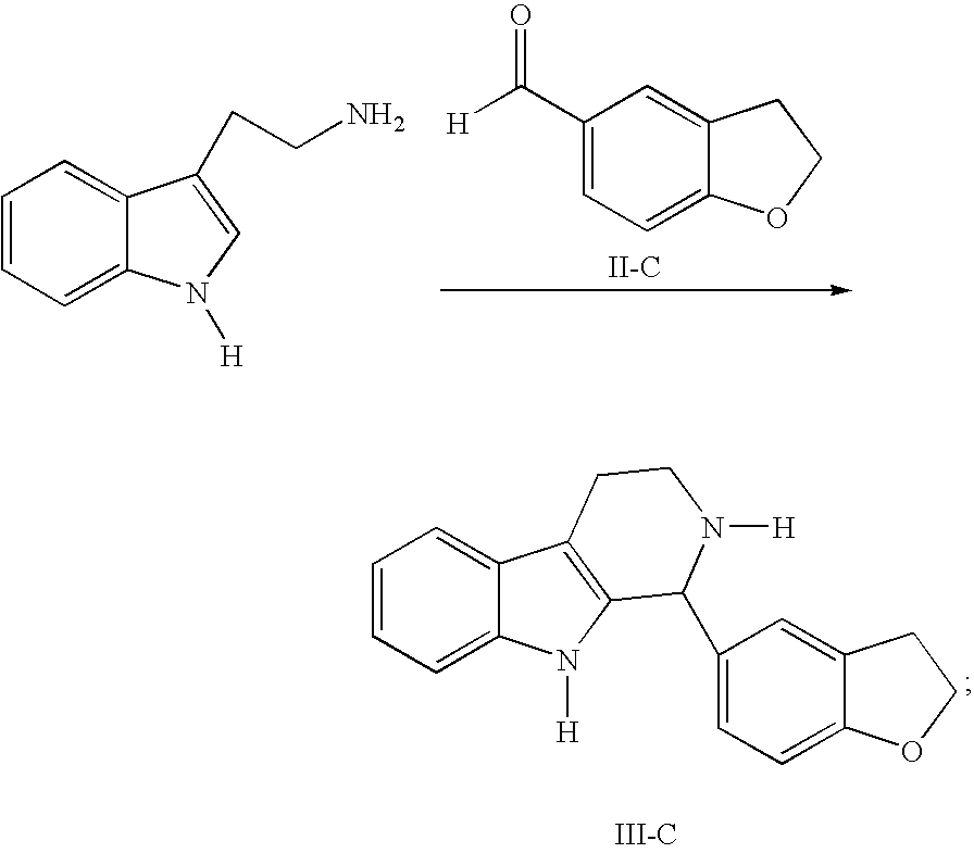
C1=CC=C2C(=C1)C1=C(N2[H])C(C2=CC=C3C(=C2)CCO3)N([H])CC1.[III-C].C1=CC=C2C(=C1)C(CCN)=CN2[H].C1(C(=O)[H])=CC=C2C(=C1)CCO2.[II-C]
